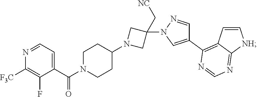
C1(C(N2CCC(N3CC(N4C=C(C5=C6C(=NC=N5)[NH]C=C6)C=N4)(C[NC])C3)CC2)=O)=CC=NC([F3C])=C1F
